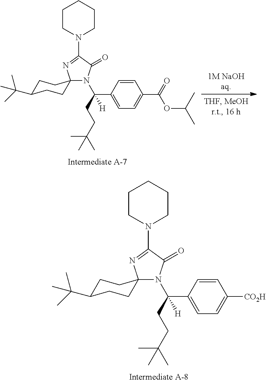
N1(C(C2=CC=C([CO2H])C=C2)(CCC(C)(C)C)[H])C(=O)C(N2CCCCC2)=NC12CCC(C(C)(C)C)CC2.N1(C(C2=CC=C(C(=O)OC(C)C)C=C2)(CCC(C)(C)C)[H])C(=O)C(N2CCCCC2)=NC12CCC(C(C)(C)C)CC2
